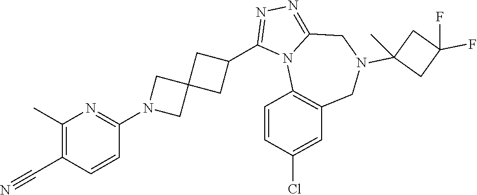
C1(C)=C(C#N)C=CC(N2CC3(C2)CC(C2=NN=C4N2C2=C(CN(C5(C)CC(F)(F)C5)C4)C=C(Cl)C=C2)C3)=N1
